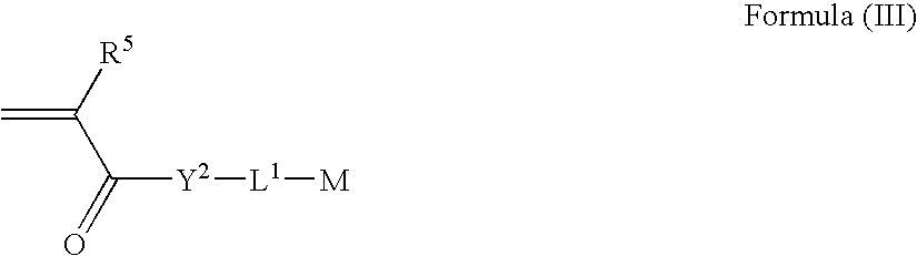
C([Y2][L1][M])(=O)C([R5])=C
